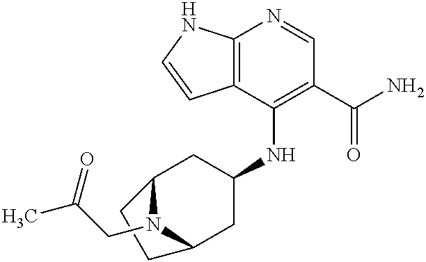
C12=C(C(NC3CC4N(CC(C)=O)C(C3)CC4)=C(C(N)=O)C=N1)C=CN2
